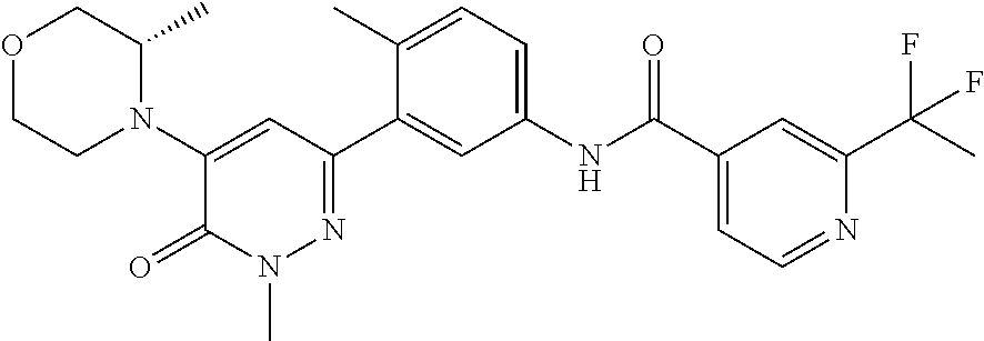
O1CCN(C2=CC(C3=CC(NC(C4=CC=NC(C(F)(F)C)=C4)=O)=CC=C3C)=NN(C)C2=O)C(C)C1
